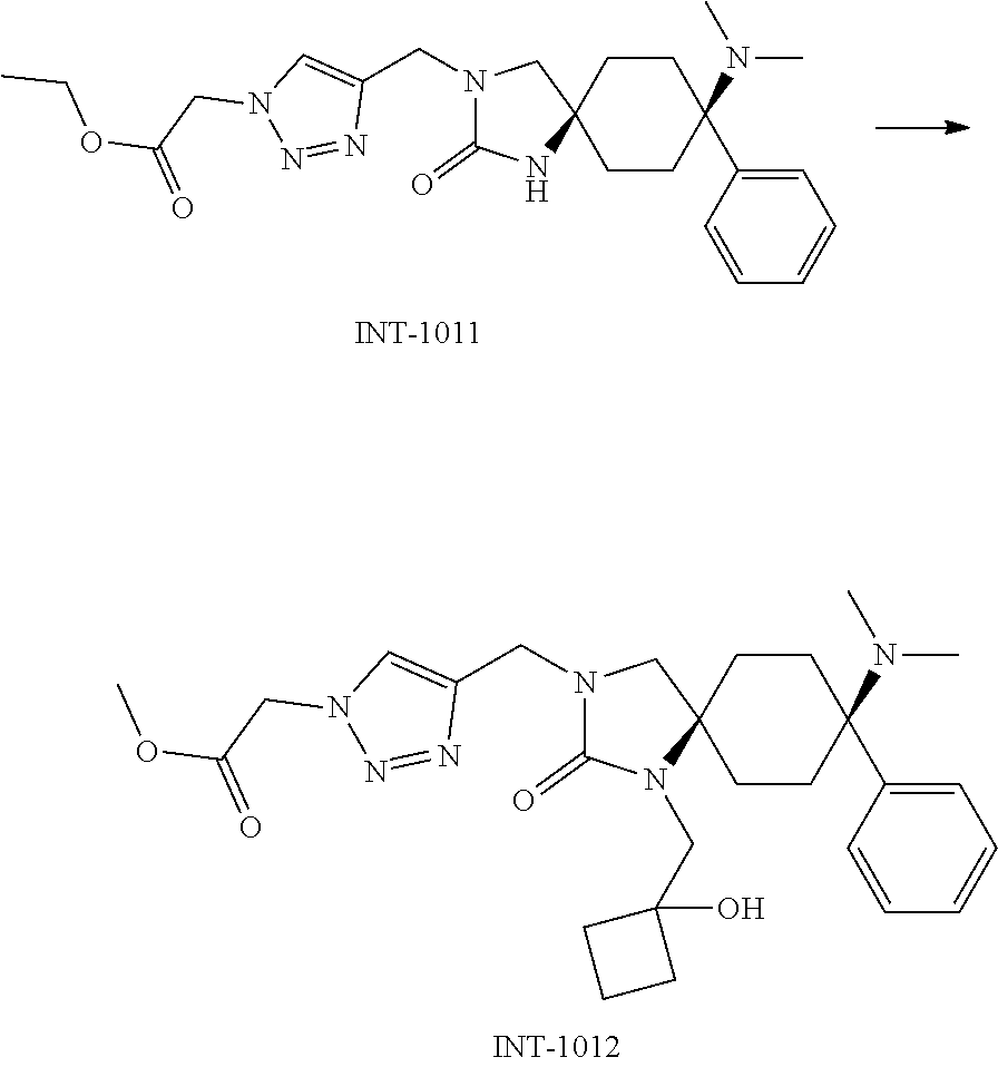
N1(CC2=CN(CC(OCC)=O)N=N2)C(=O)NC2(C1)CCC(N(C)C)(C1=CC=CC=C1)CC2.N1(CC2=CN(CC(OC)=O)N=N2)C(=O)N(CC2(O)CCC2)C2(C1)CCC(N(C)C)(C1=CC=CC=C1)CC2
